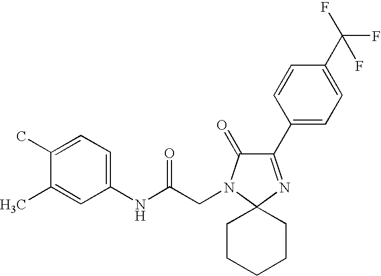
C1(NC(CN2C(=O)C(C3=CC=C(C(F)(F)F)C=C3)=NC23CCCCC3)=O)=CC=C(C)C(C)=C1
